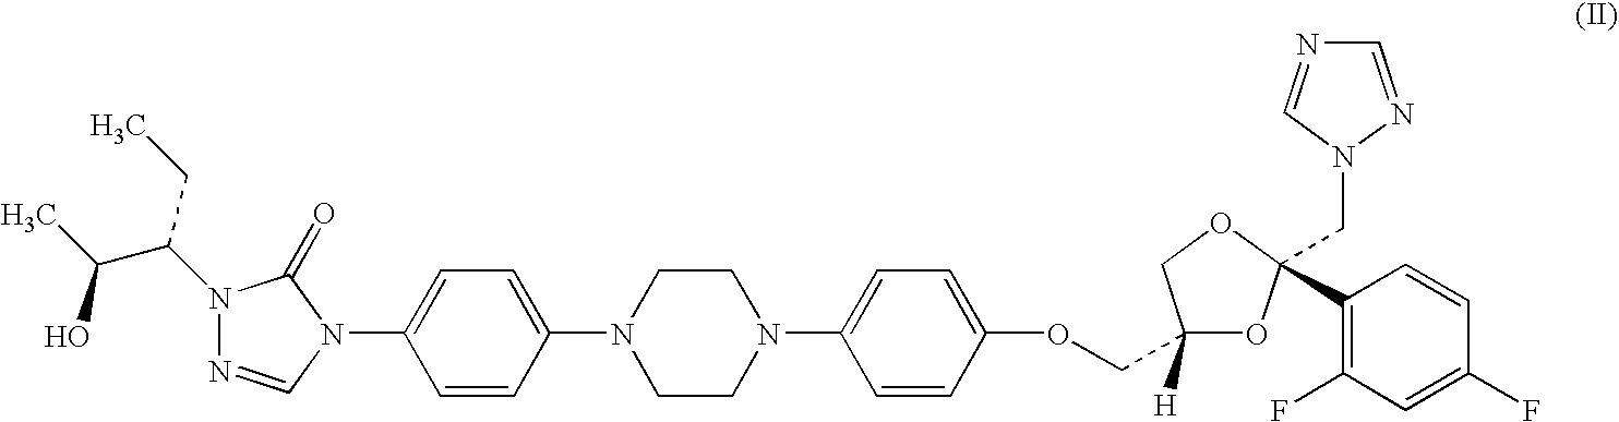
N1(C(C(C)O)CC)N=CN(C2=CC=C(N3CCN(C4=CC=C(OCC5([H])OC(CN6N=CN=C6)(C6=C(F)C=C(F)C=C6)OC5)C=C4)CC3)C=C2)C1=O
